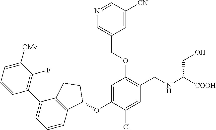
C1=CC=C([OMe])C(F)=C1C1=CC=CC2=C1CCC2OC1=CC(OCC2=CN=CC([CN])=C2)=C(CNC([COOH])CO)C=C1Cl
